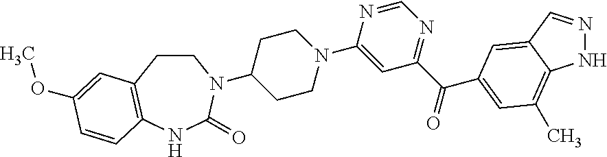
C1CC2=C(NC(=O)N1C1CCN(C3=CC(C(=O)C4=CC(C)=C5NN=CC5=C4)=NC=N3)CC1)C=CC(OC)=C2
